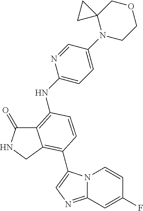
C12=C(NC3=CC=C(N4CCOCC45CC5)C=N3)C=CC(C3=CN=C4N3C=CC(F)=C4)=C1CNC2=O
